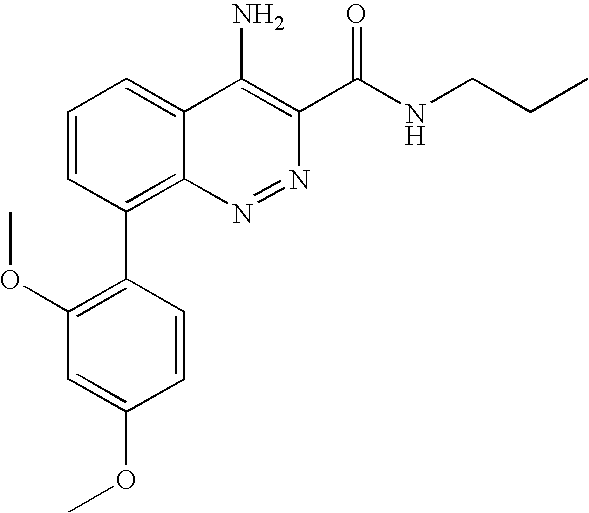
C1=C(OC)C=CC(C2=C3N=NC(C(NCCC)=O)=C(N)C3=CC=C2)=C1OC
